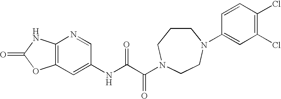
O=C1OC2=C(N1)N=CC(NC(C(=O)N1CCCN(C3=CC(Cl)=C(Cl)C=C3)CC1)=O)=C2
